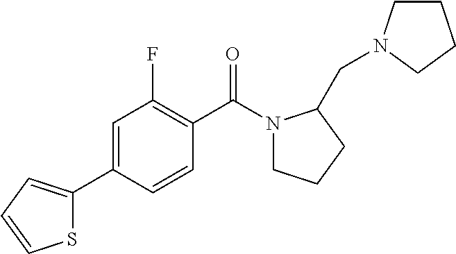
C1=CC(C(N2CCCC2CN2CCCC2)=O)=C(F)C=C1C1=CC=CS1
